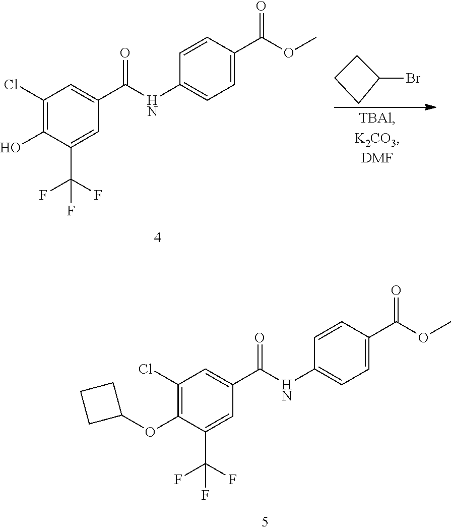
C1(Br)CCC1.C1(Cl)=C(O)C(C(F)(F)F)=CC(C(NC2=CC=C(C(OC)=O)C=C2)=O)=C1.C1(Cl)=C(OC2CCC2)C(C(F)(F)F)=CC(C(NC2=CC=C(C(OC)=O)C=C2)=O)=C1
